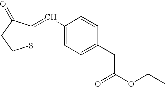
C1(C=C2SCCC2=O)=CC=C(CC(OCC)=O)C=C1
